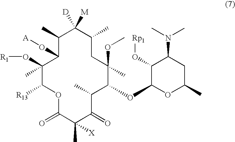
C1(C)C(O[A])C(C)(O[R1])C([R13])OC(=O)C(C)([X])C(=O)C(C)C(OC2OC(C)CC(N(C)C)C2O[Rp1])C(OC)(C)CC(C)C1([D])[M]
